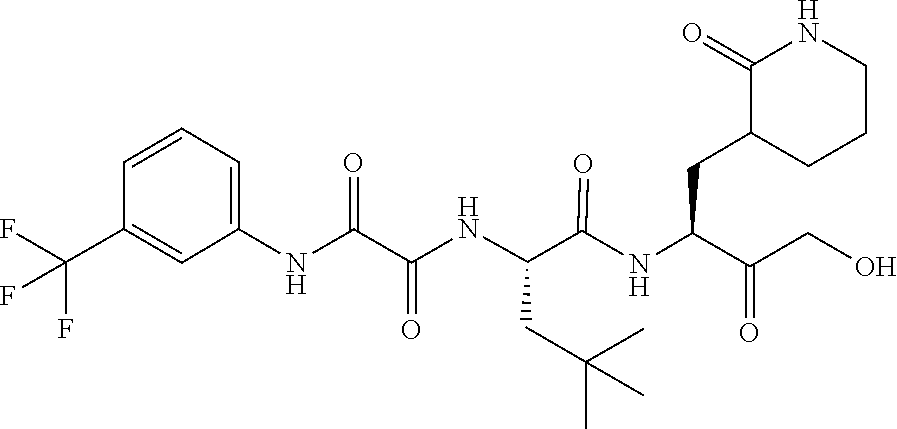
C(C(=O)CO)(CC1C(=O)NCCC1)NC(C(NC(C(NC1=CC=CC(C(F)(F)F)=C1)=O)=O)CC(C)(C)C)=O
